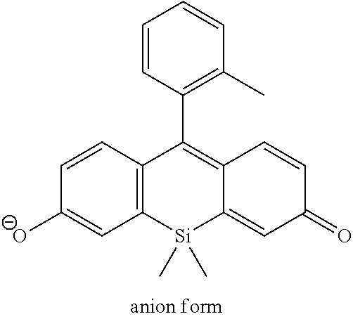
C12=C(C=CC([O-])=C1)C(C1=C(C)C=CC=C1)=C1C(=CC(=O)C=C1)[Si]2(C)C
